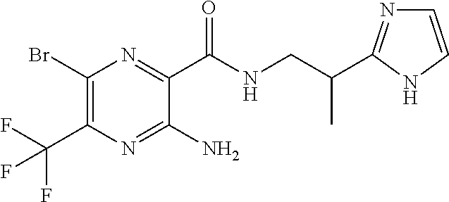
C1(Br)=C(C(F)(F)F)N=C(N)C(C(NCC(C)C2=NC=CN2)=O)=N1
